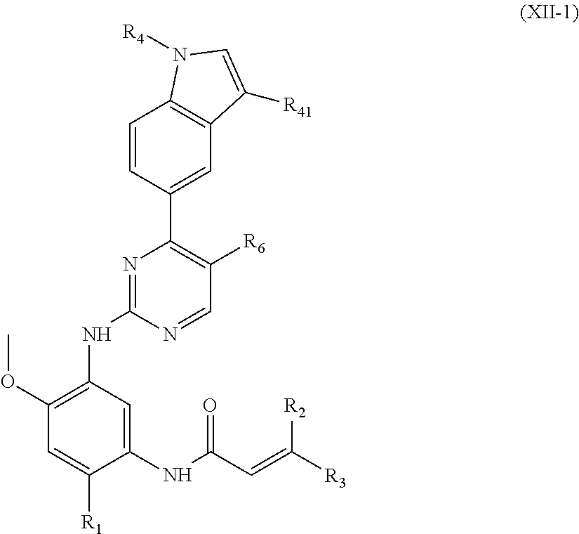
C1(NC(C=C([R3])[R2])=O)=CC(NC2=NC(C3=CC4=C(C=C3)N([R4])C=C4[R41])=C([R6])C=N2)=C(OC)C=C1[R1]
